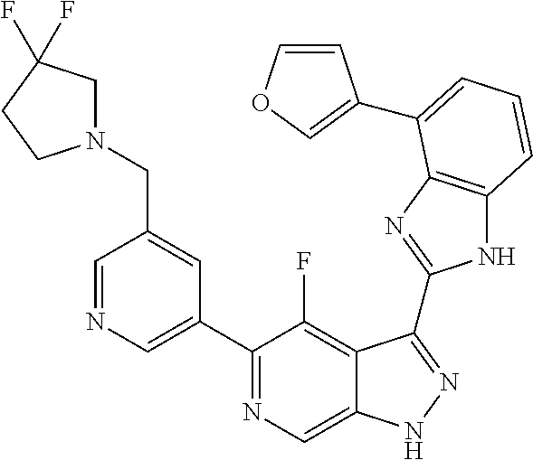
C1=NC=C(C2=NC=C3C(=C2F)C(C2=NC4=C(N2)C=CC=C4C2=COC=C2)=NN3)C=C1CN1CC(F)(F)CC1
